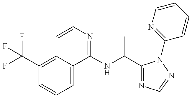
C1(C(F)(F)F)=C2C(=CC=C1)C(NC(C1=NC=NN1C1=NC=CC=C1)C)=NC=C2
